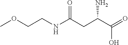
C(C(C(=O)O)N)C(NCCOC)=O
